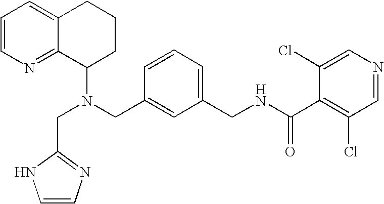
N(CC1=CC(CNC(C2=C(Cl)C=NC=C2Cl)=O)=CC=C1)(C1CCCC2=CC=CN=C12)CC1=NC=CN1
